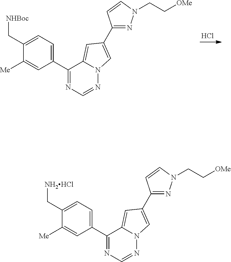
C1(C[NHBoc])=CC=C(C2=NC=NN3C2=CC(C2=NN(CC[OMe])C=C2)=C3)C=C1[Me].Cl.C1(C[NH2HCl])=CC=C(C2=NC=NN3C2=CC(C2=NN(CC[OMe])C=C2)=C3)C=C1[Me]
